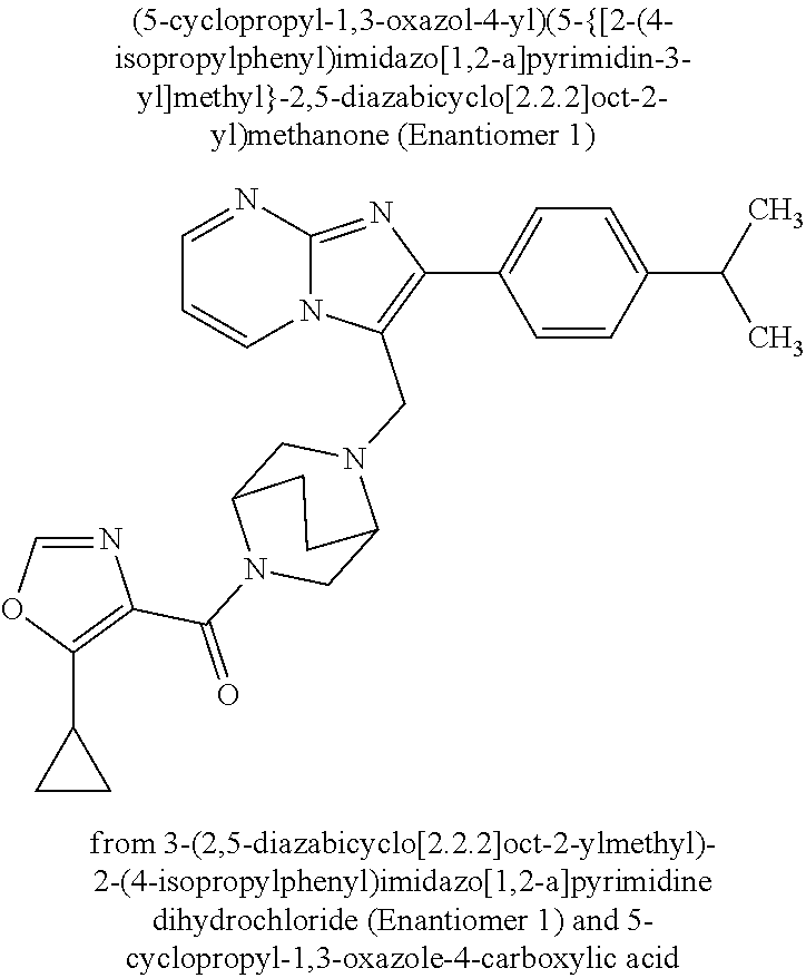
N12C(=NC(C3=CC=C(C(C)C)C=C3)=C1CN1CC3N(C(=O)C4=C(C5CC5)OC=N4)CC1CC3)N=CC=C2
